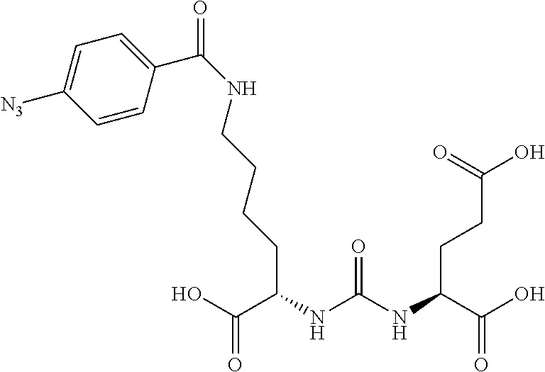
OC(C(NC(NC(C(O)=O)CCC(O)=O)=O)CCCCNC(C1=CC=C([N3])C=C1)=O)=O
